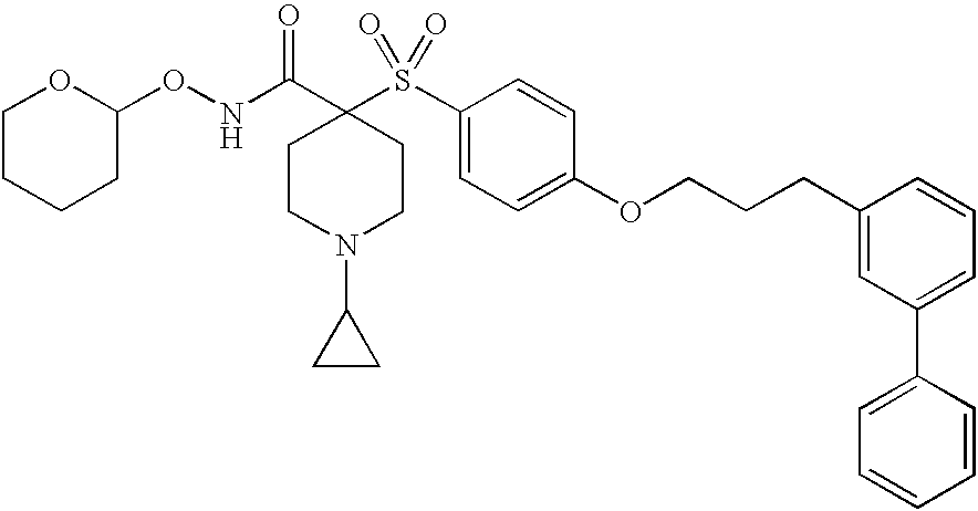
C1(S(C2(C(NOC3OCCCC3)=O)CCN(C3CC3)CC2)(=O)=O)=CC=C(OCCCC2=CC(C3=CC=CC=C3)=CC=C2)C=C1
